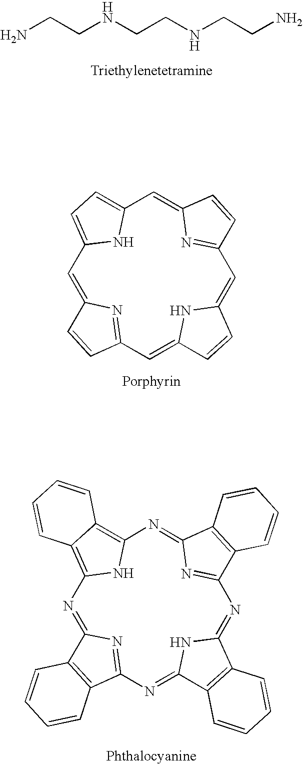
NCCNCCNCCN.C1=C2N=C(C=C3NC(=CC4=NC(=CC5=CC=C1N5)C=C4)C=C3)C=C2.N1=C2N=C(N=C3NC(=NC4=NC(=NC5=C6C(=C1N5)C=CC=C6)C1=C4C=CC=C1)C1=C3C=CC=C1)C1=C2C=CC=C1
